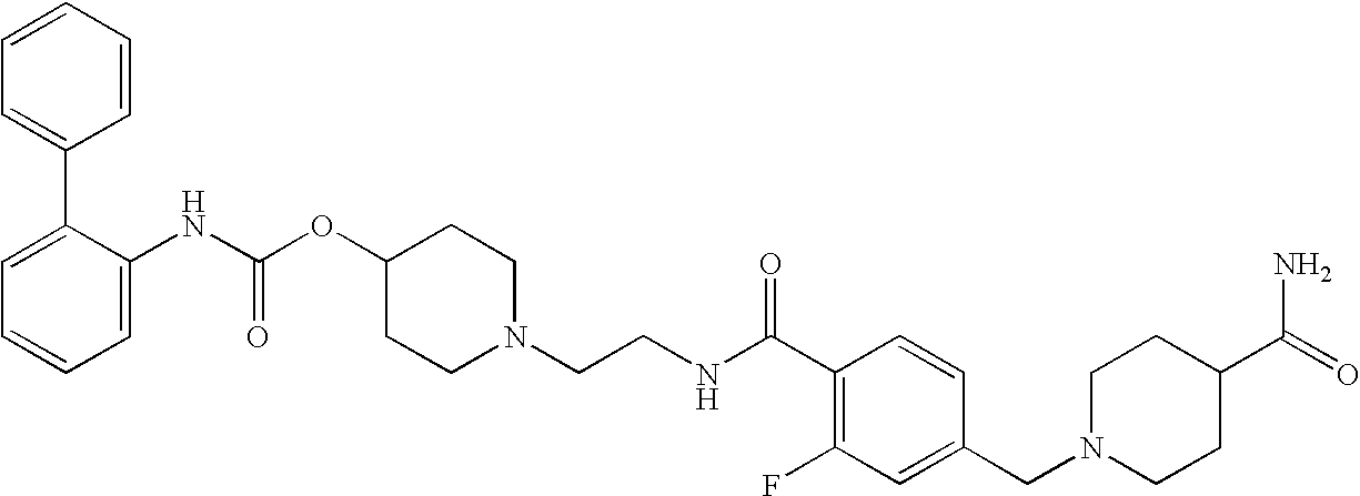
C1=CC=C(C2=CC=CC=C2NC(OC2CCN(CCNC(C3=C(F)C=C(CN4CCC(C(=O)N)CC4)C=C3)=O)CC2)=O)C=C1
